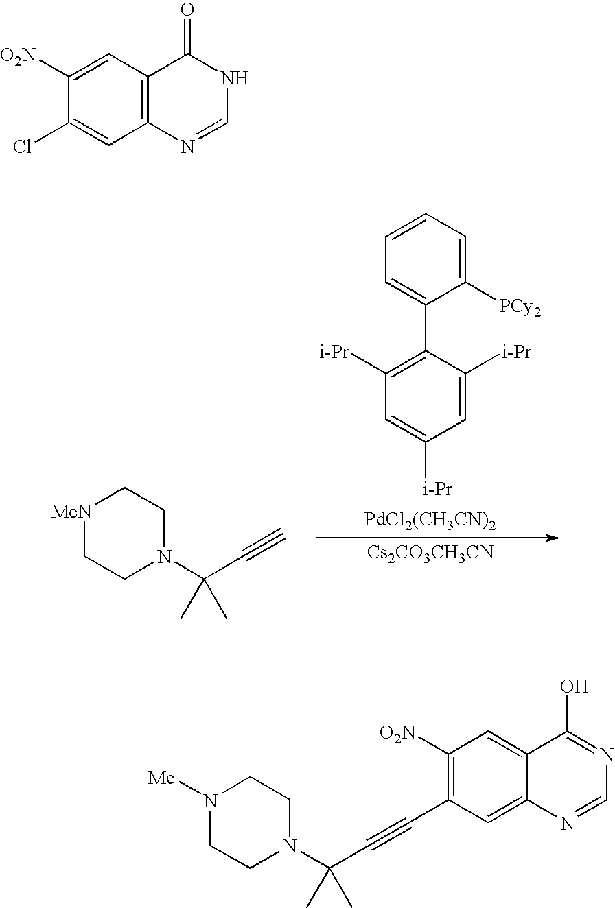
C12=C(C=C([O2N])C(Cl)=C1)C(=O)NC=N2.N1([Me])CCN(C(C)(C#CC2=C([O2N])C=C3C(=C2)N=CN=C3O)C)CC1.[MeN]1CCN(C(C)(C#C)C)CC1.[Cs2CO3CH3CN].C1([PCy2])=CC=CC=C1C1=C([i-Pr])C=C([i-Pr])C=C1[i-Pr].[PdCl2(CH3CN)2]
